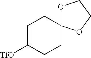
C1=C([TfO])CCC2(C1)OCCO2
